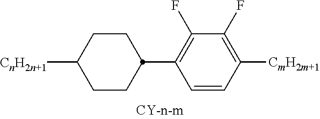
[CmH2m+1]C1=C(F)C(F)=C(C2CCC([CnH2n+1])CC2)C=C1
